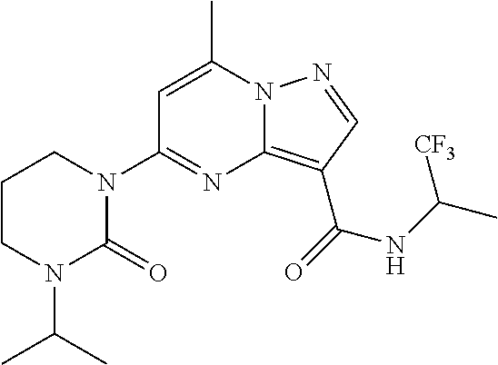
C1=C(C)N2C(=C(C(=O)NC(C)[CF3])C=N2)N=C1N1CCCN(C(C)C)C1=O
